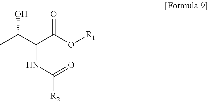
CC(C(C(O[R1])=O)NC(=O)[R2])O
